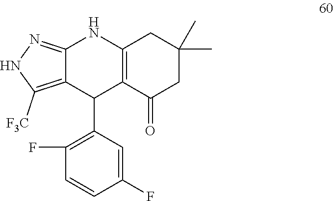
C12=NNC([F3C])=C1C(C1=C(F)C=CC(F)=C1)C1=C(N2)CC(C)(C)CC1=O
